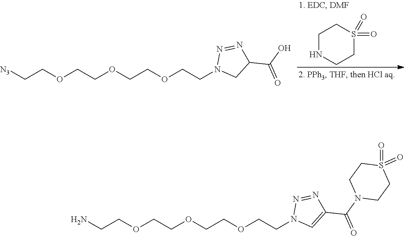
C(COCCOCCOCCN1C=C(C(=O)N2CCS(=O)(=O)CC2)N=N1)N.C(COCCOCCOCCN1CC(C(O)=O)N=N1)[N3].C1NCCS(=O)(=O)C1
